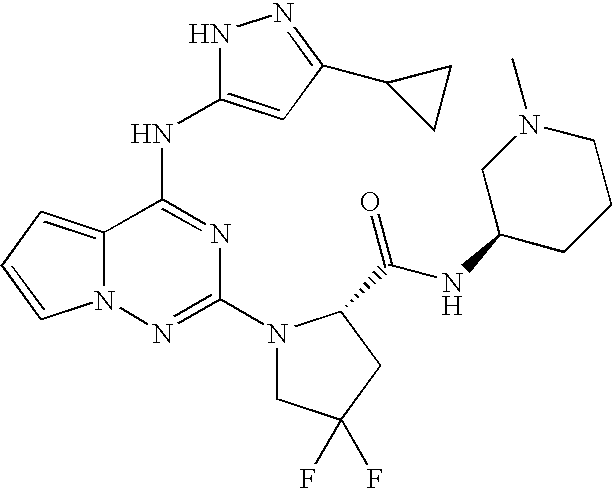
C12=CC=CN1N=C(N1CC(F)(F)CC1C(NC1CCCN(C)C1)=O)N=C2NC1=CC(C2CC2)=NN1
